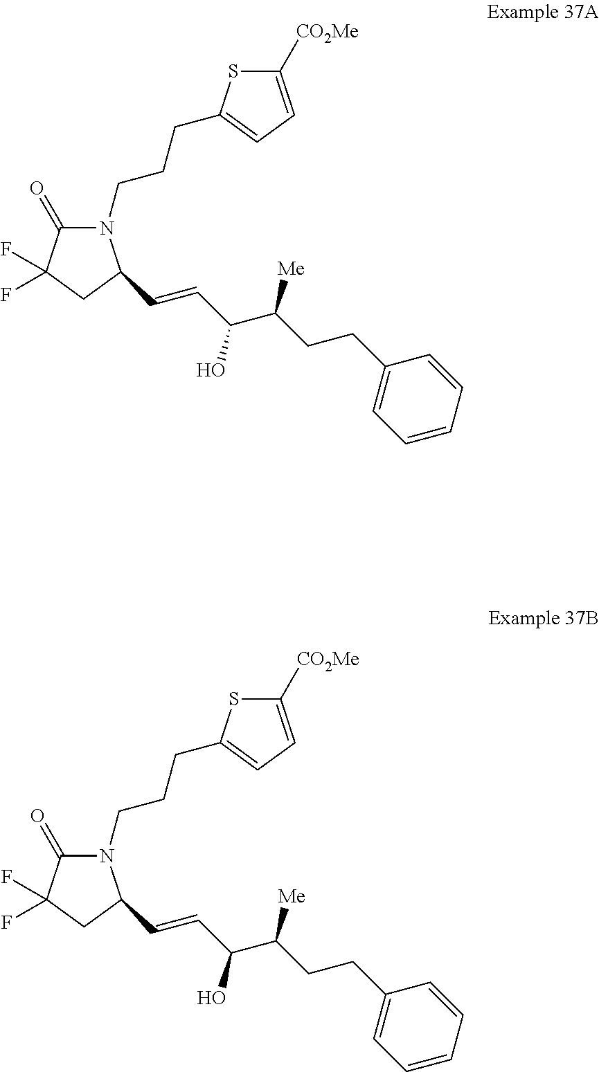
N1(CCCC2=CC=C([CO2Me])S2)C(=O)C(F)(F)CC1C=CC(C(CCC1=CC=CC=C1)[Me])O.N1(CCCC2=CC=C([CO2Me])S2)C(=O)C(F)(F)CC1C=CC(C(CCC1=CC=CC=C1)[Me])O
